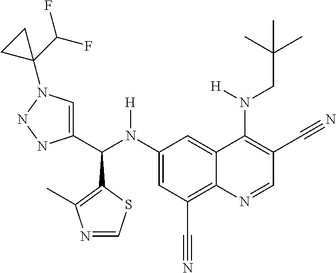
C1(N(C(C2=CN(C3(C(F)F)CC3)NN2)C2=C(C)N=CS2)[H])=CC(C#N)=C2C(=C1)C(N(CC(C)(C)C)[H])=C(C#N)C=N2
